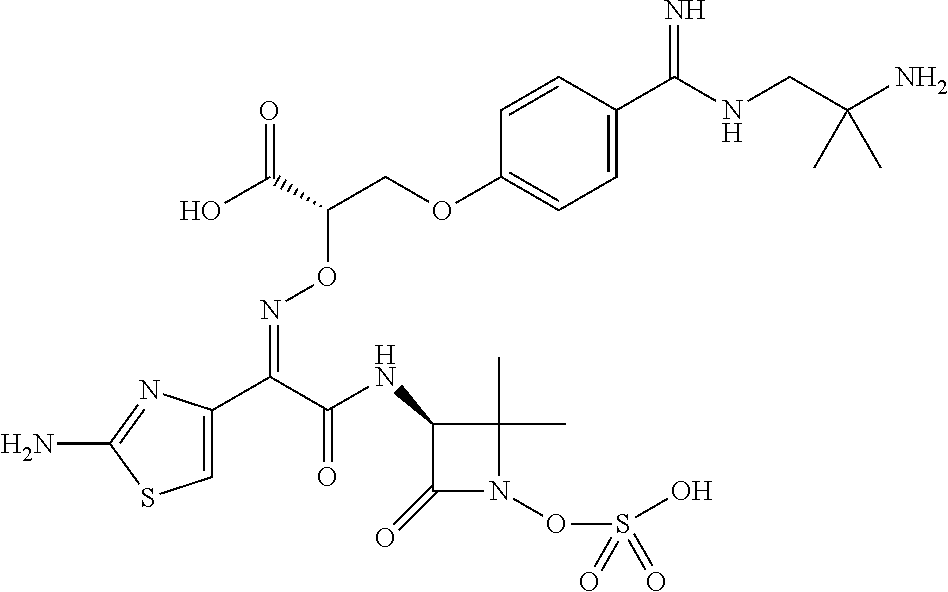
C1=C(C(C(NC2C(=O)N(OS(O)(=O)=O)C2(C)C)=O)=NOC(COC2=CC=C(C(NCC(N)(C)C)=N)C=C2)C(O)=O)N=C(N)S1
